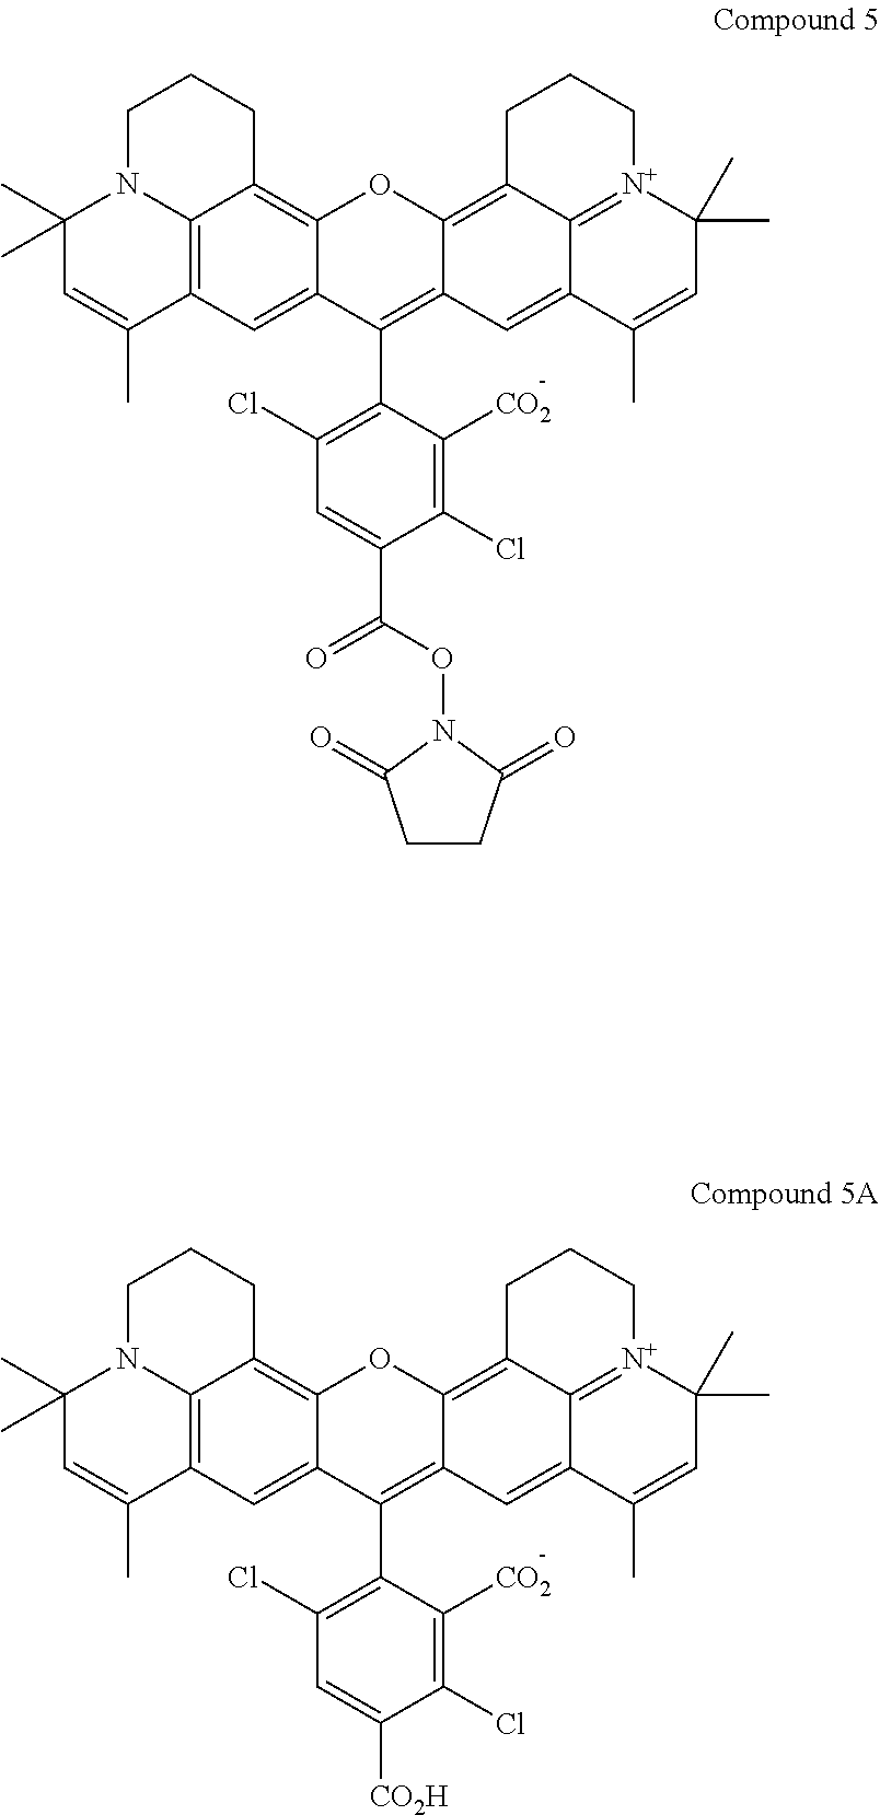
C1(C)(C)C=C(C)C2=C3N1CCCC3=C1C(=C2)C(C2=C(Cl)C=C(C(ON3C(=O)CCC3=O)=O)C(Cl)=C2[CO2])=C2C(=C3C4=[N+](C(C)(C)C=C(C)C4=C2)CCC3)O1.C1(C)(C)C=C(C)C2=C3N1CCCC3=C1C(=C2)C(C2=C(Cl)C=C([CO2H])C(Cl)=C2[CO2])=C2C(=C3C4=[N+](C(C)(C)C=C(C)C4=C2)CCC3)O1
